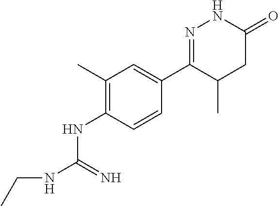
C1(C)=C(NC(NCC)=N)C=CC(C2=NNC(=O)CC2C)=C1
